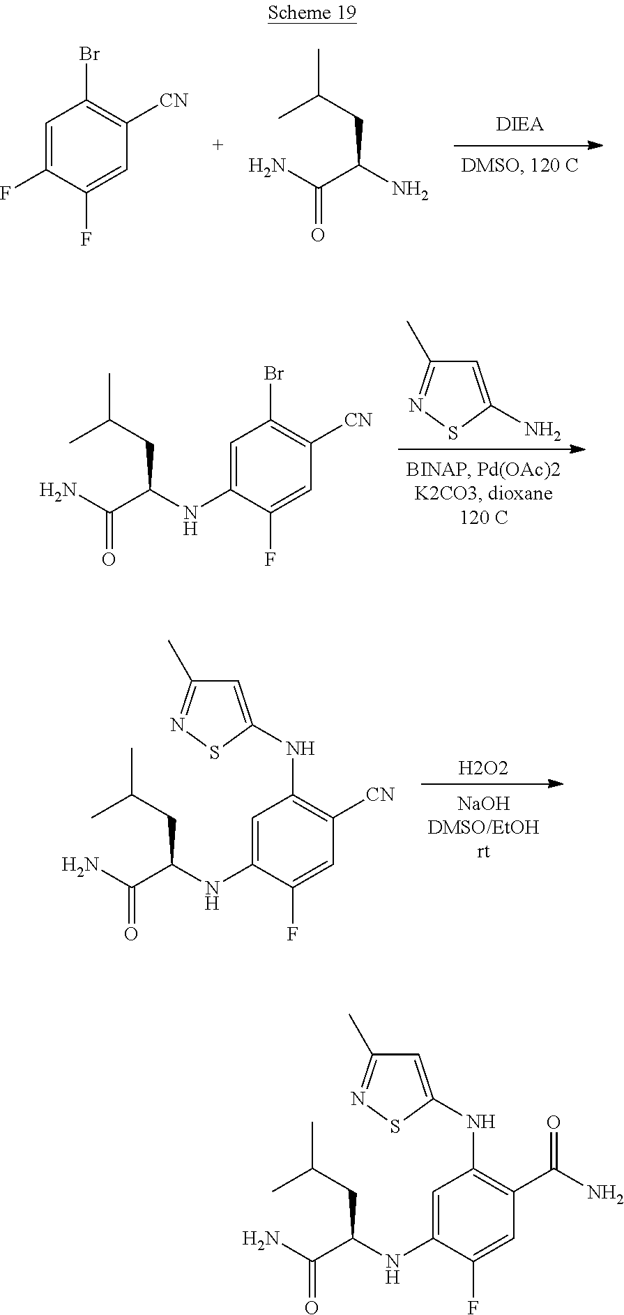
C1=C(NC(C(N)=O)CC(C)C)C(F)=CC([CN])=C1Br.C1=C(N)SN=C1C.C1=C(F)C(F)=CC([CN])=C1Br.NC(C(N)CC(C)C)=O.[H2O2].C1=C(NC(C(N)=O)CC(C)C)C(F)=CC([CN])=C1NC1=CC(C)=NS1.C1=C(NC(C(N)=O)CC(C)C)C(F)=CC(C(N)=O)=C1NC1=CC(C)=NS1
